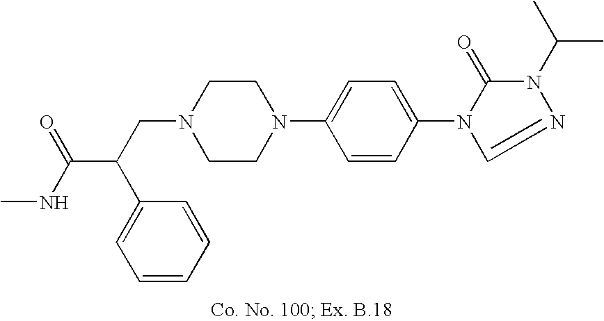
N1(CC(C(NC)=O)C2=CC=CC=C2)CCN(C2=CC=C(N3C(=O)N(C(C)C)N=C3)C=C2)CC1
